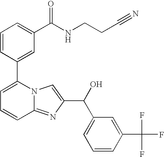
C1=CC(C2=CC=CC3=NC(C(C4=CC=CC(C(F)(F)F)=C4)O)=CN23)=CC(C(NCCC#N)=O)=C1
